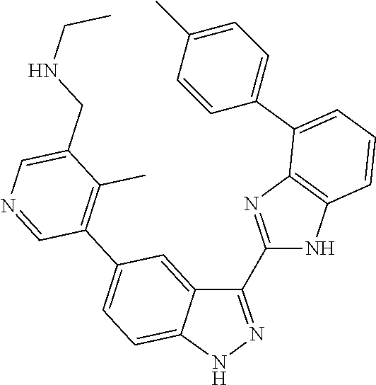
C1(CNCC)=CN=CC(C2=CC=C3C(=C2)C(C2=NC4=C(N2)C=CC=C4C2=CC=C(C)C=C2)=NN3)=C1C
